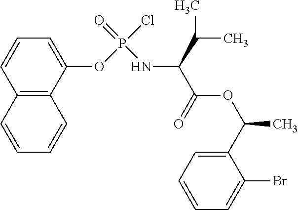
C1(OP(Cl)(=O)NC(C(=O)OC(C)C2=CC=CC=C2Br)C(C)C)=CC=CC2=C1C=CC=C2
